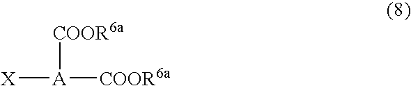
[X][A]([COOR6a])[COOR6a]
